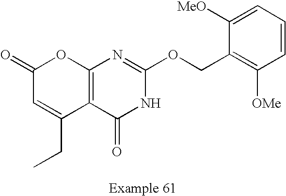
C12=C(C(=O)NC(OCC3=C([OMe])C=CC=C3[MeO])=N1)C(CC)=CC(=O)O2
